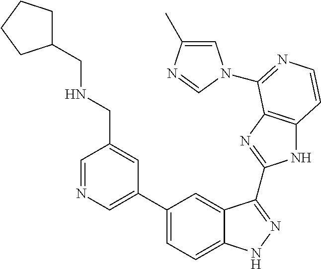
C1(C2=CN=CC(CNCC3CCCC3)=C2)=CC=C2C(=C1)C(C1=NC3=C(N1)C=CN=C3N1C=C(C)N=C1)=NN2
